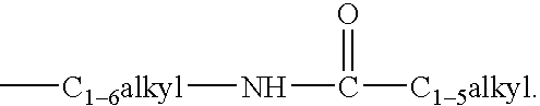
C[C16alkyl]NC([C15alkyl])=O
